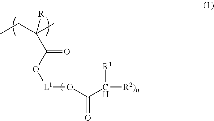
CCC(C)([R])C(O[L1]OC(C([R2)n])[R1])=O)=O
